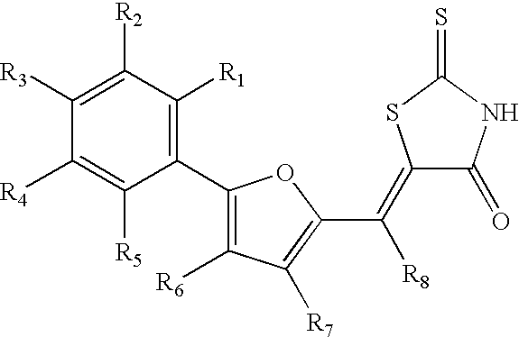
C1([R3])=C([R2])C([R1])=C(C2=C([R6])C([R7])=C(C(=C3C(=O)NC(=S)S3)[R8])O2)C([R5])=C1[R4]
